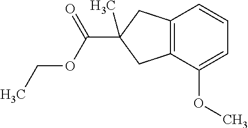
C12=C(C(OC)=CC=C1)CC(C(OCC)=O)(C)C2
